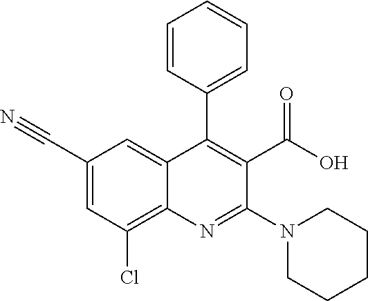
C1=CC(C2=C(C(O)=O)C(N3CCCCC3)=NC3=C(Cl)C=C(C#N)C=C23)=CC=C1
